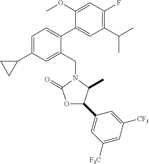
C1=C(C2CC2)C=C(CN2C(=O)OC(C3=CC([F3C])=CC([CF3])=C3)C2C)C(C2=CC(C(C)C)=C(F)C=C2OC)=C1
